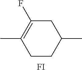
C1C(F)=C(C)CCC1C.[FI]
